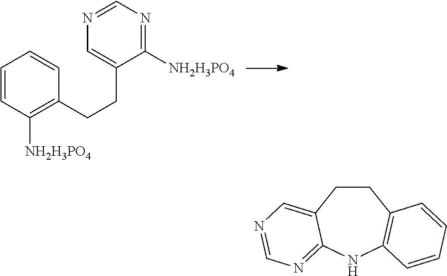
C1=CC([NH2H3PO4])=C(CCC2=CN=CN=C2[NH2H3PO4])C=C1.C1CC2=C(NC3=NC=NC=C13)C=CC=C2
